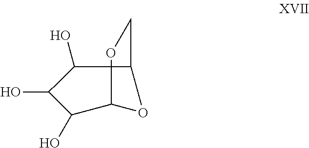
C1(O)C(O)C(O)C2COC1O2
